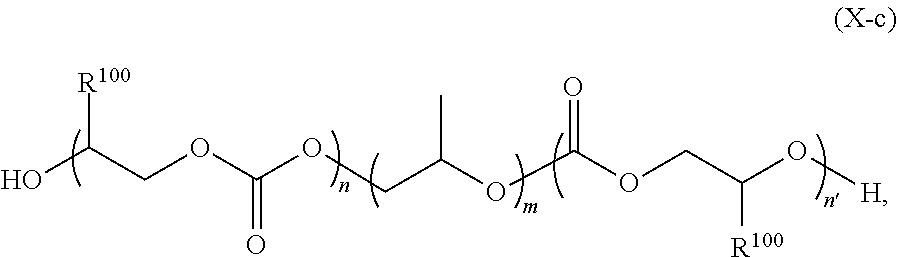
OC(COC(OCC(OC(=O)OCC([R100])O[H])C)=O)[R100]
